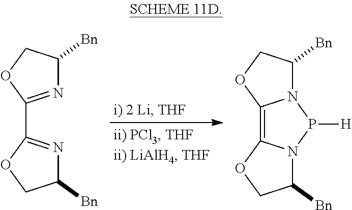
C1([Bn])N=C(C2=NC([Bn])CO2)OC1.N12C([Bn])COC1=C1N(P2[H])C([Bn])CO1
